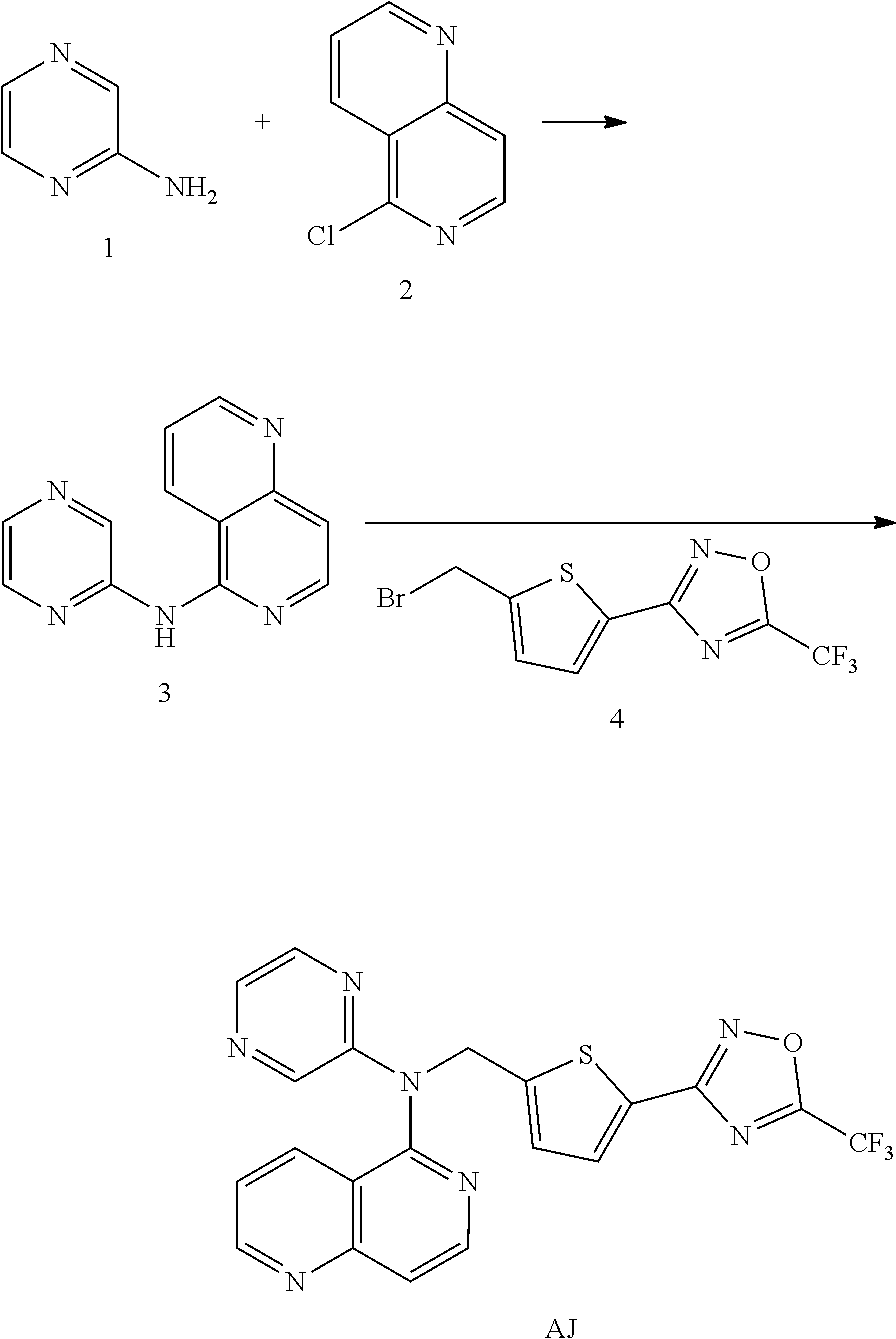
C1=CN=C(N)C=N1.C12=C(Cl)N=CC=C1N=CC=C2.N1=C(N(CC2=CC=C(C3=NOC([CF3])=N3)S2)C2=NC=CC3=C2C=CC=N3)C=NC=C1.[AJ].BrCC1=CC=C(C2=NOC([CF3])=N2)S1.C1=CN=C(NC2=C3C(=CC=N2)N=CC=C3)C=N1
